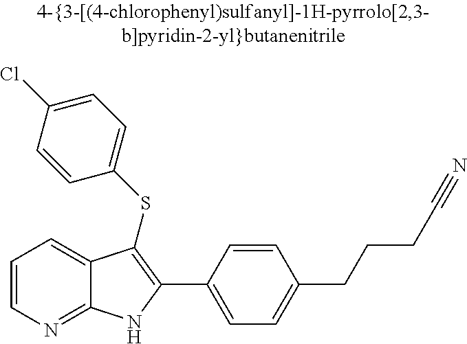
C1(C2=C(SC3=CC=C(Cl)C=C3)C3=CC=CN=C3N2)=CC=C(CCCC#N)C=C1
